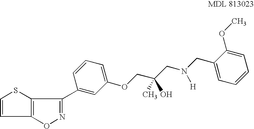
C1=CC2=C(S1)C(C1=CC(OCC(CN(CC3=CC=CC=C3OC)[H])(C)O)=CC=C1)=NO2
